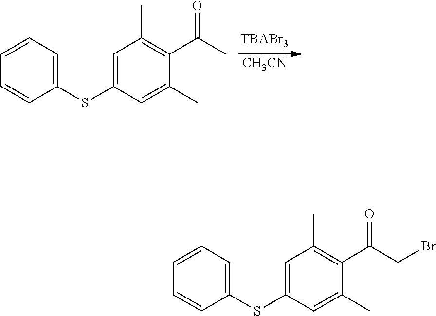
[CH3CN].C1=C(SC2=CC=CC=C2)C=C(C)C(C(C)=O)=C1C.C1=C(SC2=CC=CC=C2)C=C(C)C(C(CBr)=O)=C1C
